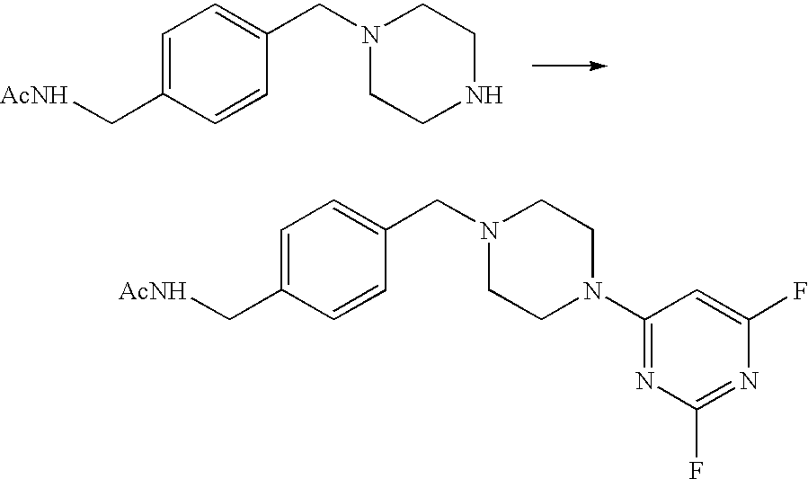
C1=C(C[AcNH])C=CC(CN2CCN(C3=NC(F)=NC(F)=C3)CC2)=C1.C1=C(C[AcNH])C=CC(CN2CCNCC2)=C1
